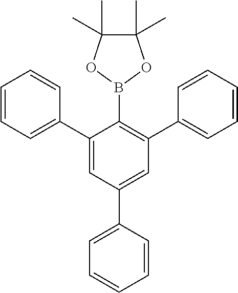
C1(C2=CC=CC=C2)=CC(C2=CC=CC=C2)=CC(C2=CC=CC=C2)=C1B1OC(C)(C)C(C)(C)O1
